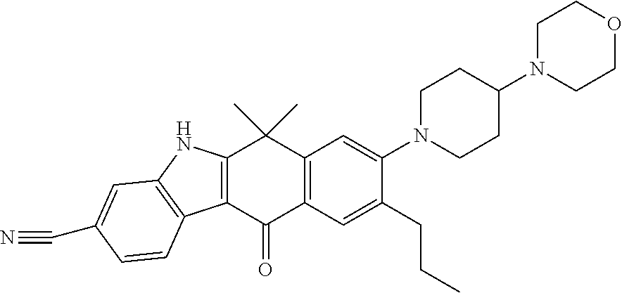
C12=C(C(=O)C3=C(C1(C)C)C=C(N1CCC(N4CCOCC4)CC1)C(CCC)=C3)C1=C(N2)C=C(C#N)C=C1
